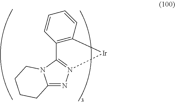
C12=NN3=C(N1CCCC2)C1=C([Ir]3)C=CC=C1
